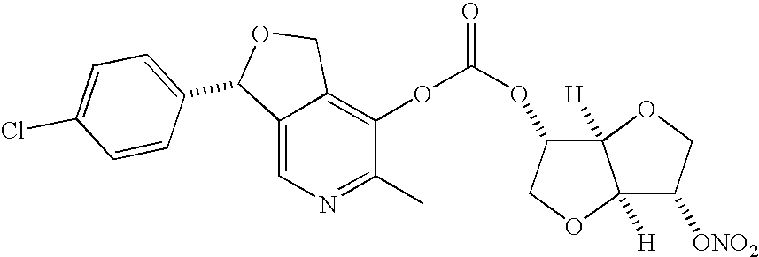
C12=CN=C(C)C(OC(OC3C4([H])C([H])(OC3)C([ONO2])CO4)=O)=C1COC2C1=CC=C(Cl)C=C1
